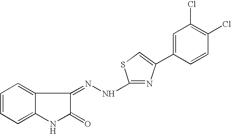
C1=CC=C2C(=C1)C(=NNC1=NC(C3=CC(Cl)=C(Cl)C=C3)=CS1)C(=O)N2
